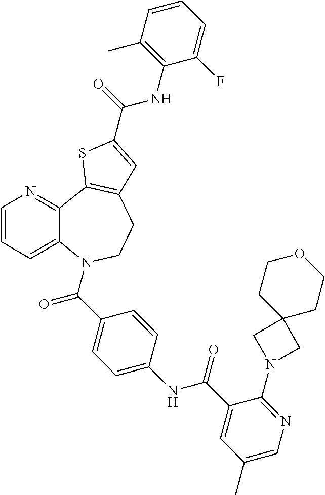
C1=CC=C2C(=N1)C1=C(CCN2C(C2=CC=C(NC(C3=CC(C)=CN=C3N3CC4(C3)CCOCC4)=O)C=C2)=O)C=C(C(=O)NC2=C(C)C=CC=C2F)S1
